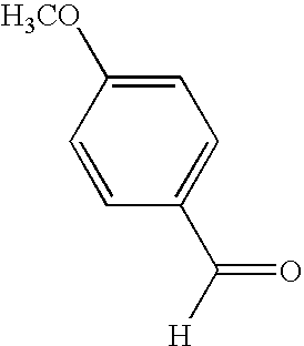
C1=CC(C([H])=O)=CC=C1[H3CO]
